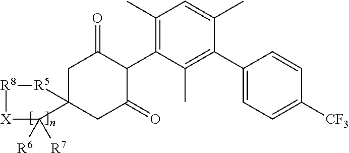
C1C2(CC(=O)C(C3=C(C)C=C(C)C(C4=CC=C([CF3])C=C4)=C3C)C1=O)[R5][R8][X]C2([R7])[R6]
